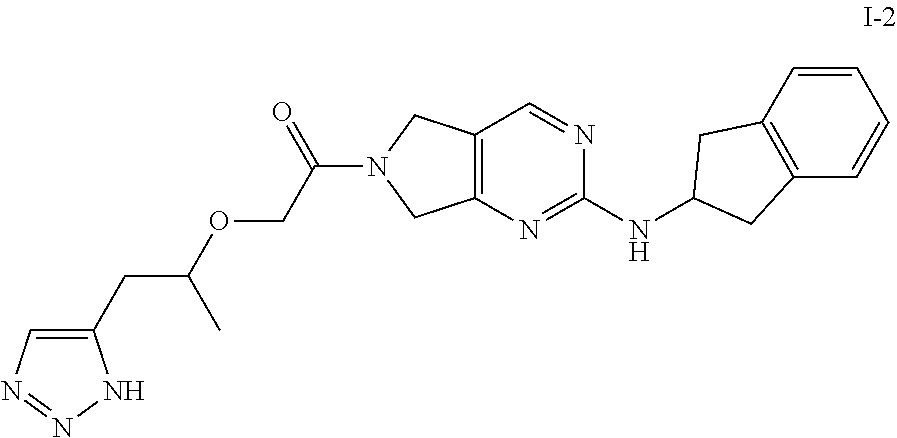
C12=C(N=C(NC3CC4=C(C3)C=CC=C4)N=C1)CN(C(COC(CC1=CN=NN1)C)=O)C2
